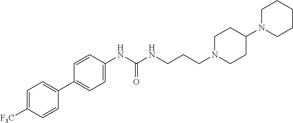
C1(C2=CC=C([F3C])C=C2)=CC=C(NC(NCCCN2CCC(N3CCCCC3)CC2)=O)C=C1
